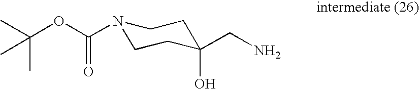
N1(C(OC(C)(C)C)=O)CCC(O)(CN)CC1
